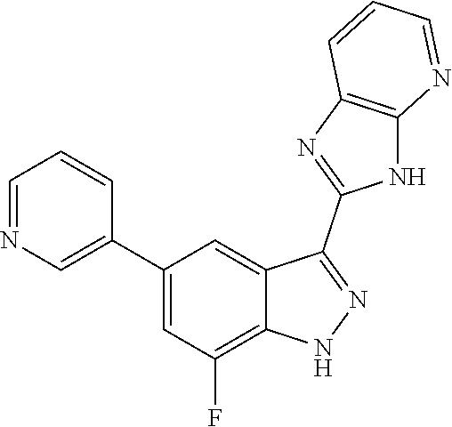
C1=NC=C(C2=CC(F)=C3C(=C2)C(C2=NC4=C(N2)N=CC=C4)=NN3)C=C1
